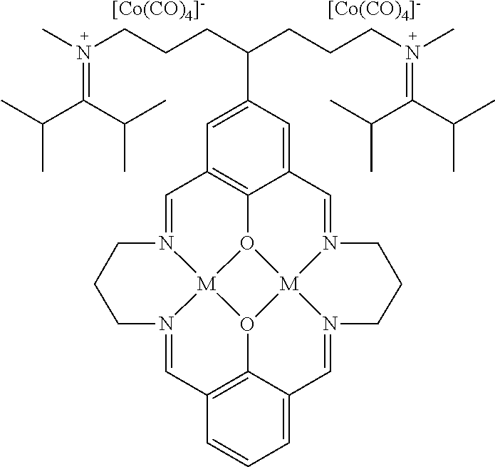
C1=N2[M]34O5C6=C1C=C(C(CCCN(C)=C(C(C)C)C(C)C)CCCN(C)=C(C(C)C)C(C)C)C=C6C=N1[M]56O3C3=C(C=N4CCC2)C=CC=C3C=N6CCC1.[[Co(CO)4]-].[[Co(CO)4]-]
